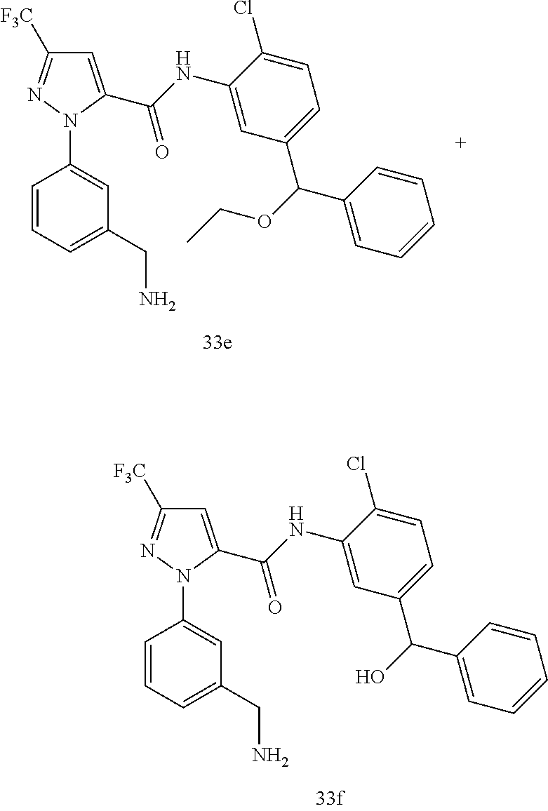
C1=C(C(NC2=CC(C(OCC)C3=CC=CC=C3)=CC=C2Cl)=O)N(C2=CC(CN)=CC=C2)N=C1[F3C].C1=C(C(NC2=CC(C(O)C3=CC=CC=C3)=CC=C2Cl)=O)N(C2=CC(CN)=CC=C2)N=C1[F3C]
